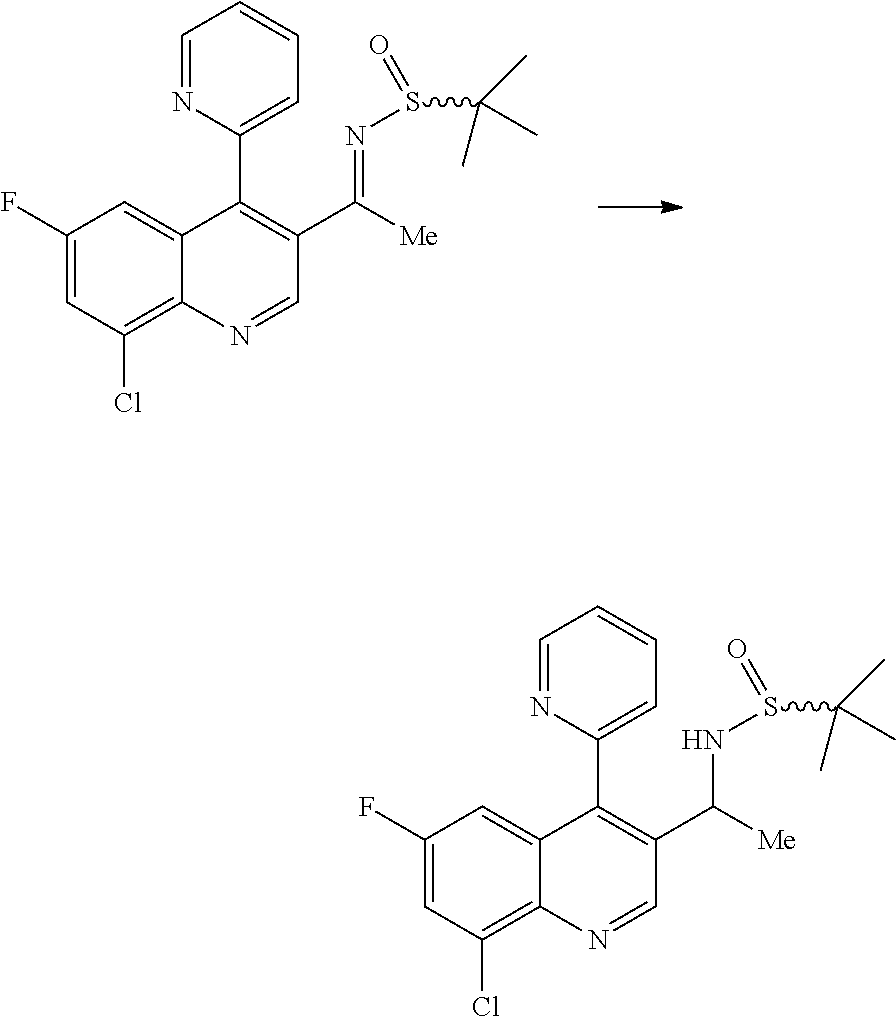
C1=C(F)C=C2C(=C1Cl)N=CC(C(=NS(C(C)(C)C)=O)[Me])=C2C1=CC=CC=N1.C1=C(F)C=C2C(=C1Cl)N=CC(C(NS(C(C)(C)C)=O)[Me])=C2C1=CC=CC=N1
